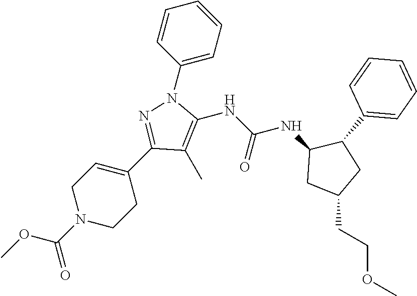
C1(C)=C(NC(=O)NC2CC(CCOC)CC2C2=CC=CC=C2)N(C2=CC=CC=C2)N=C1C1=CCN(C(OC)=O)CC1
